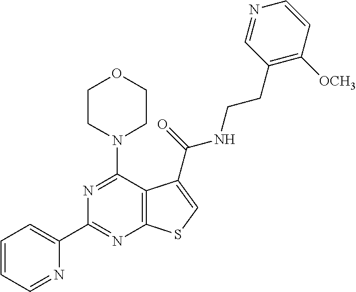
C1(C2=CC=CC=N2)=NC2=C(C(N3CCOCC3)=N1)C(C(=O)NCCC1=C([OCH3])C=CN=C1)=CS2
